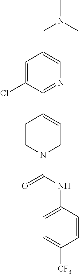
C1=C(Cl)C(C2=CCN(C(NC3=CC=C([CF3])C=C3)=O)CC2)=NC=C1CN(C)C
